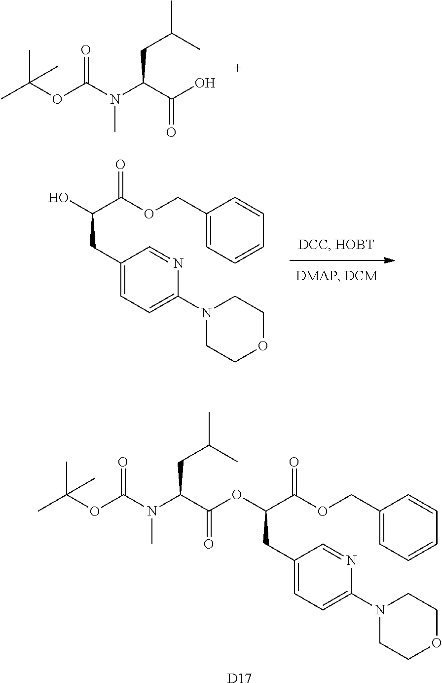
OC(C(N(C)C(OC(C)(C)C)=O)CC(C)C)=O.C1(COC(C(CC2=CC=C(N3CCOCC3)N=C2)OC(C(N(C)C(OC(C)(C)C)=O)CC(C)C)=O)=O)=CC=CC=C1.[D17].C1(COC(C(CC2=CC=C(N3CCOCC3)N=C2)O)=O)=CC=CC=C1
